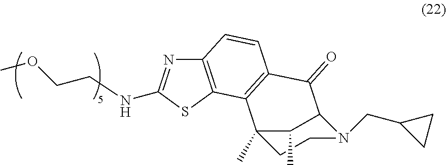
C12=C(SC(NCCOC)=N1)C1=C(C=C2)C(=O)C2N(CC3CC3)CCC1(C)C2C
